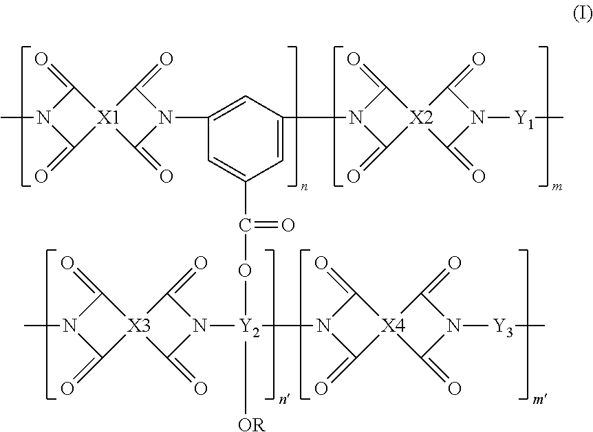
C1(=O)N(C)C(=O)[X3]12C(=O)N([Y2](N1C(=O)[X4]3(C1=O)C(=O)N([Y3]C)C3=O)(OC(C1=CC(N3C(=O)[X1]4(C(=O)N(C)C4=O)C3=O)=CC(N3C(=O)[X2]4(C3=O)C(=O)N([Y1]C)C4=O)=C1)=O)[OR])C2=O
